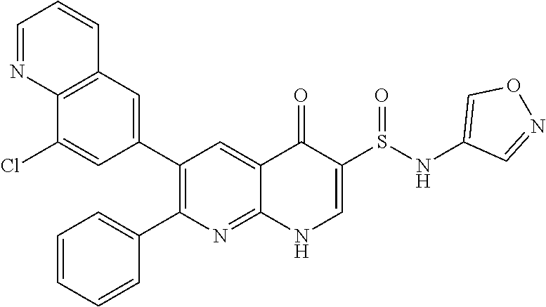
C12=C(C=C(C3=C(C4=CC=CC=C4)N=C4C(=C3)C(=O)C(S(NC3=CON=C3)=O)=CN4)C=C1Cl)C=CC=N2
